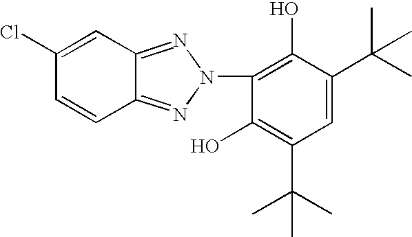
C12=NN(C3=C(O)C(C(C)(C)C)=CC(C(C)(C)C)=C3O)N=C1C=CC(Cl)=C2
